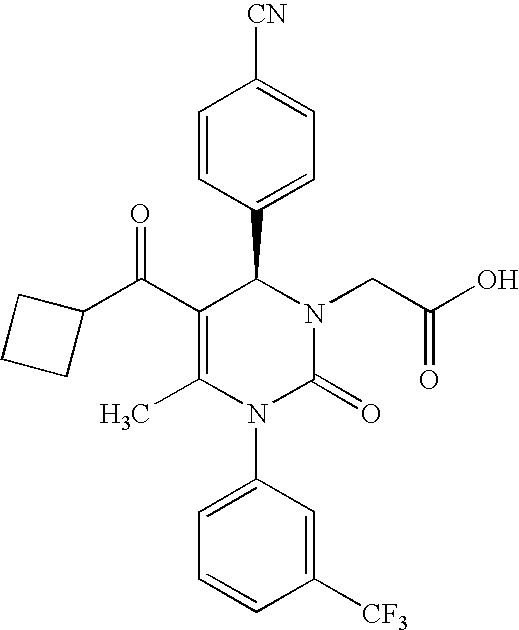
C1(C(C2CCC2)=O)=C(C)N(C2=CC=CC([CF3])=C2)C(=O)N(CC(O)=O)C1C1=CC=C([CN])C=C1
